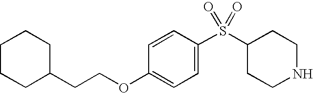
C1(S(C2=CC=C(OCCC3CCCCC3)C=C2)(=O)=O)CCNCC1
